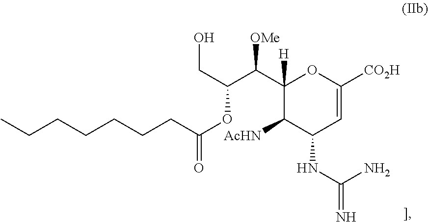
C1(C(C(CO)OC(=O)CCCCCCC)[OMe])([H])C([AcHN])C(NC(=N)N)C=C([CO2H])O1
